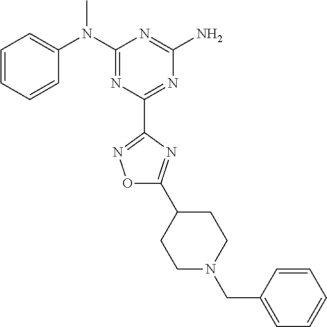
C1=CC=CC(N(C2=NC(C3=NOC(C4CCN(CC5=CC=CC=C5)CC4)=N3)=NC(N)=N2)C)=C1
